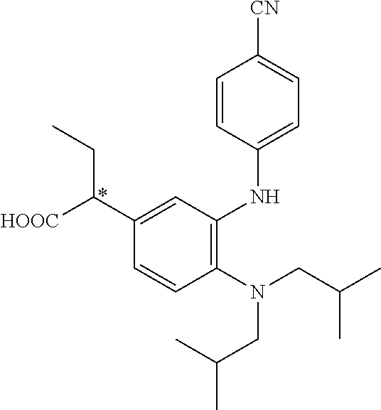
C1(N(CC(C)C)CC(C)C)=C(NC2=CC=C([CN])C=C2)C=C(C([HOOC])CC)C=C1
